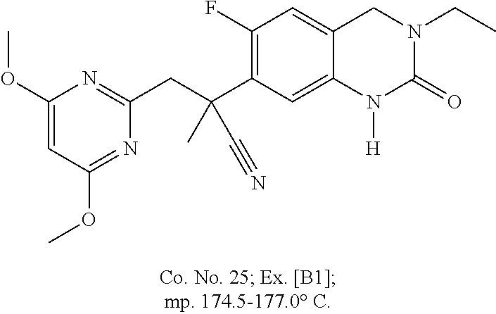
C(C1=C(F)C=C2C(=C1)N([H])C(=O)N(CC)C2)(C#N)(CC1=NC(OC)=CC(OC)=N1)C
